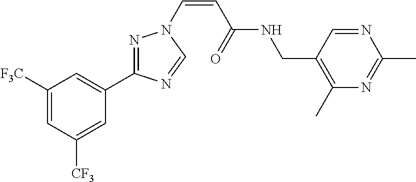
C1([F3C])=CC([CF3])=CC(C2=NN(C=CC(=O)NCC3=C(C)N=C(C)N=C3)C=N2)=C1
